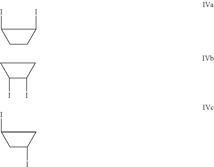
C1CC(I)C1I.C1C(I)CC1I.C1(I)C(I)CC1
